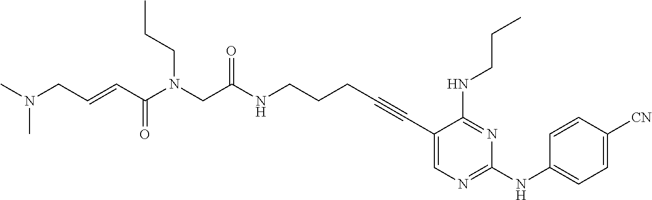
C1(C#CCCCNC(CN(C(C=CCN(C)C)=O)CCC)=O)=CN=C(NC2=CC=C([CN])C=C2)N=C1NCCC
